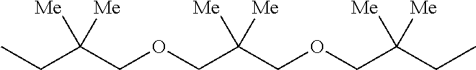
C(C(COCC(COCC(CC)([Me])[Me])([Me])[Me])([Me])[Me])C
